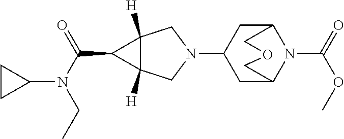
N1(C2CC3N(C(=O)OC)C(C2)COC3)CC2([H])C([H])(C1)C2C(N(C1CC1)CC)=O
